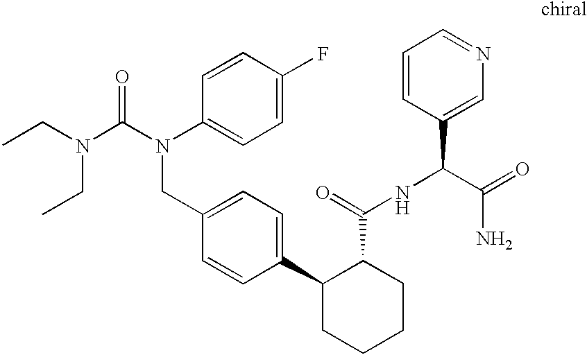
C1(CN(C(=O)N(CC)CC)C2=CC=C(F)C=C2)=CC=C(C2CCCCC2C(NC(C2=CN=CC=C2)C(=O)N)=O)C=C1
